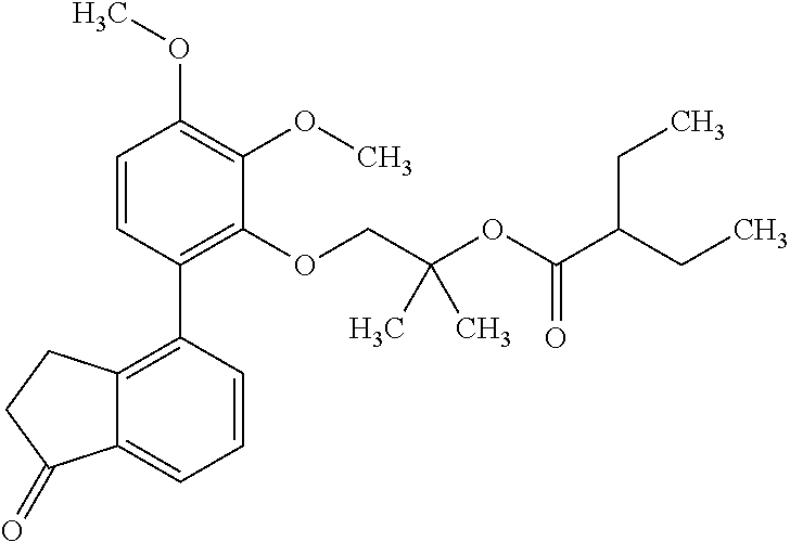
C1=CC(C2=C3C(=CC=C2)C(=O)CC3)=C(OCC(OC(C(CC)CC)=O)(C)C)C(OC)=C1OC
